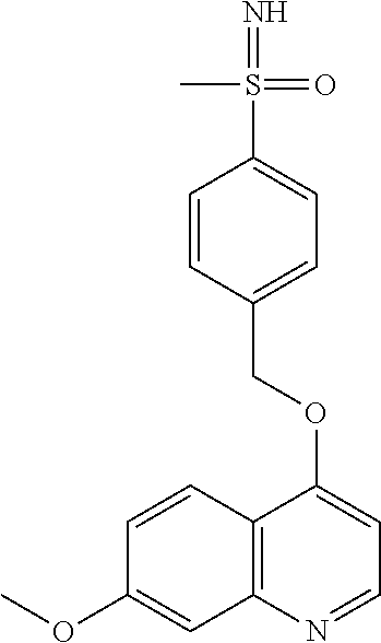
C1=CC2=C(C=C1OC)N=CC=C2OCC1=CC=C(S(=N)(=O)C)C=C1
